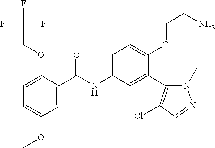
C1=C(C(=O)NC2=CC=C(OCCN)C(C3=C(Cl)C=NN3C)=C2)C(OCC(F)(F)F)=CC=C1OC
